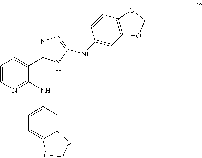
C1=CN=C(NC2=CC=C3C(=C2)OCO3)C(C2=NN=C(NC3=CC4=C(C=C3)OCO4)N2)=C1
